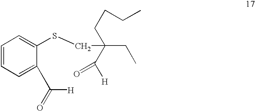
C1=CC=C(C([H])=O)C(SCC(C([H])=O)(CCCC)CC)=C1
